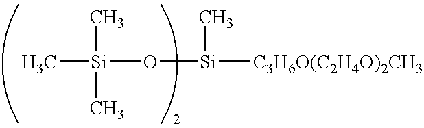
C[Si](C)(C)O[Si](C)[C3H6O(C2H4O)2CH3]
